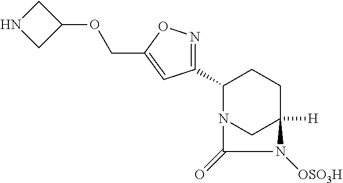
C1(C2=NOC(COC3CNC3)=C2)N2CC([H])(CC1)N([OSO3H])C2=O
